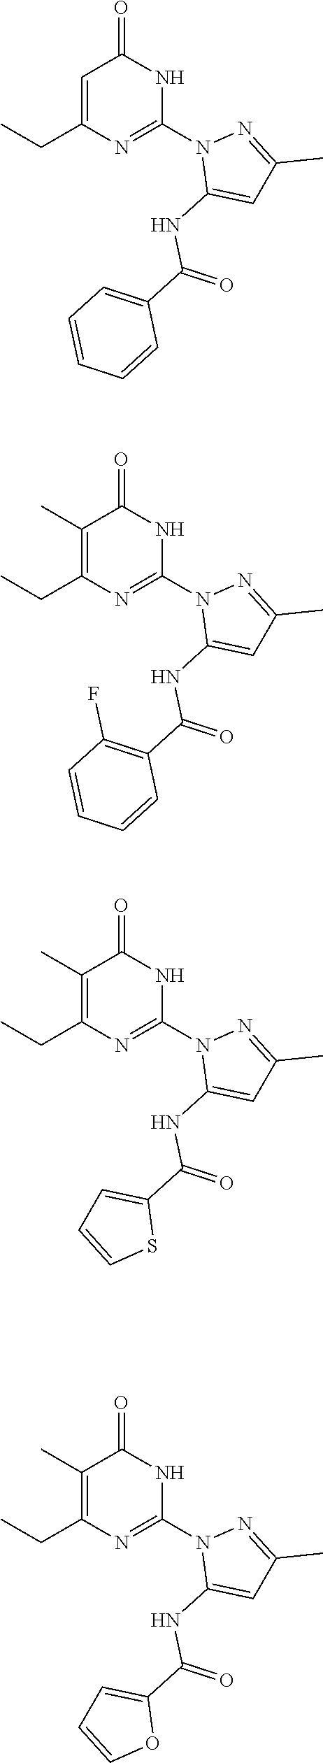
C1=C(CC)N=C(N2C(NC(C3=CC=CC=C3)=O)=CC(C)=N2)NC1=O.C1(C)=C(CC)N=C(N2C(NC(C3=C(F)C=CC=C3)=O)=CC(C)=N2)NC1=O.C1(C)=C(CC)N=C(N2C(NC(C3=CC=CS3)=O)=CC(C)=N2)NC1=O.C1(C)=C(CC)N=C(N2C(NC(C3=CC=CO3)=O)=CC(C)=N2)NC1=O
